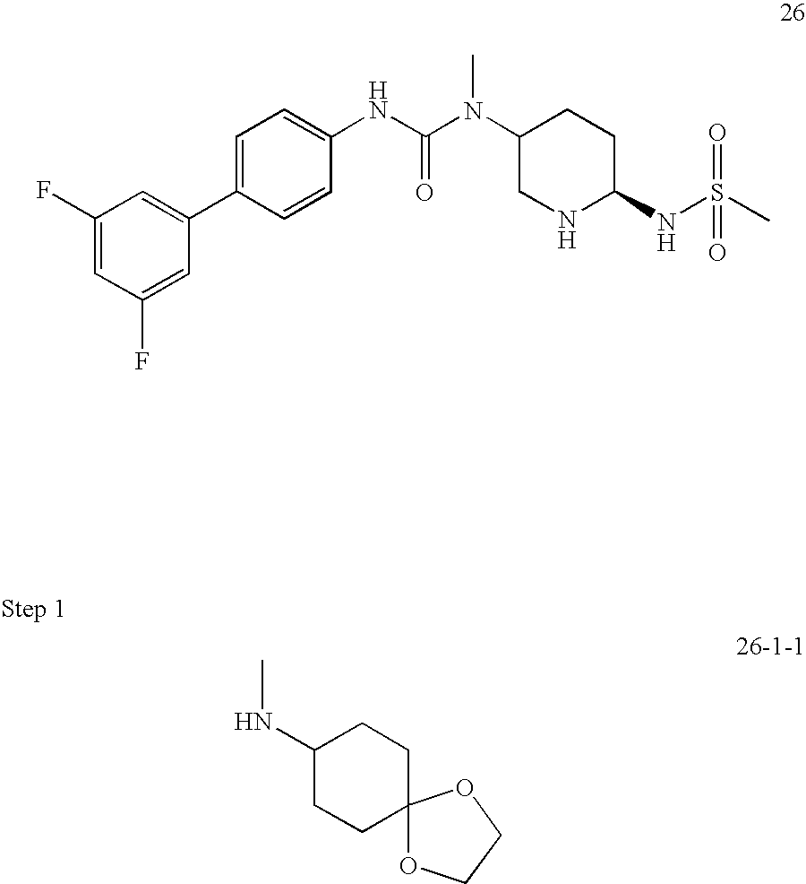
C1=C(F)C=C(C2=CC=C(NC(=O)N(C)C3CNC(NS(C)(=O)=O)CC3)C=C2)C=C1F.C1CC2(CCC1NC)OCCO2
